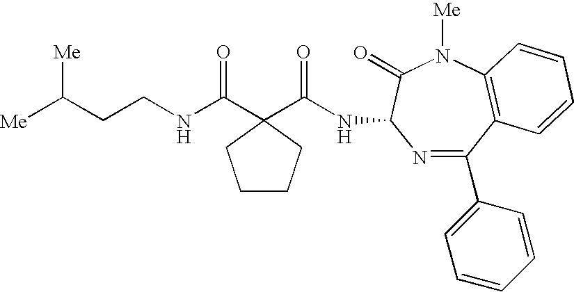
[Me]C(CCNC(C1(C(NC2N=C(C3=CC=CC=C3)C3=C(N([Me])C2=O)C=CC=C3)=O)CCCC1)=O)[Me]
